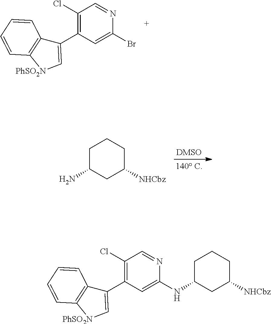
C1(Cl)=C(C2=C[PhSO2N]C3=C2C=CC=C3)C=C(Br)N=C1.C1C(N)CC([NHCbz])CC1.C1(Cl)=C(C2=C[PhSO2N]C3=C2C=CC=C3)C=C(NC2CCCC([NHCbz])C2)N=C1
